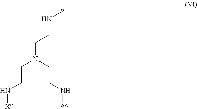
*NCCN(CCN[X])CCN[**]
